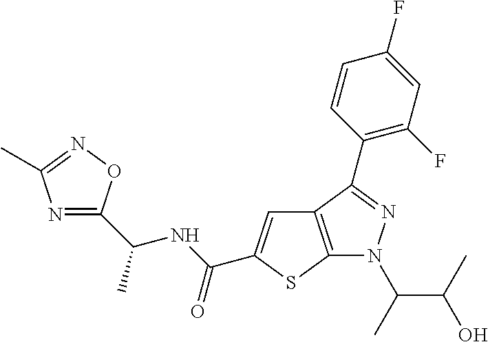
C12=C(SC(C(NC(C3=NC(C)=NO3)C)=O)=C1)N(C(C(O)C)C)N=C2C1=C(F)C=C(F)C=C1
